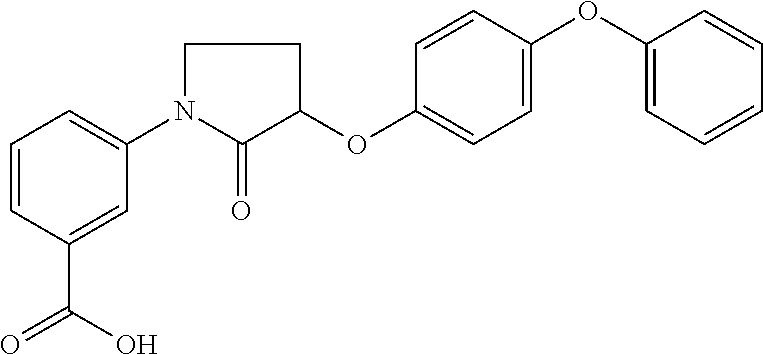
C1=CC(C(=O)O)=CC(N2C(=O)C(OC3=CC=C(OC4=CC=CC=C4)C=C3)CC2)=C1
